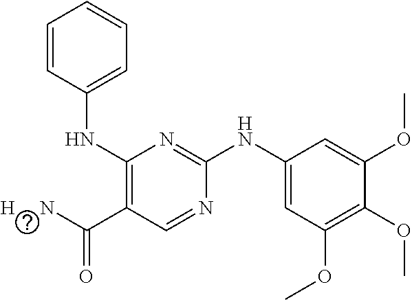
C1=NC(NC2=CC(OC)=C(OC)C(OC)=C2)=NC(NC2=CC=CC=C2)=C1C(=O)[H     N]
